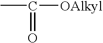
CC(=O)[OAlkyl]
